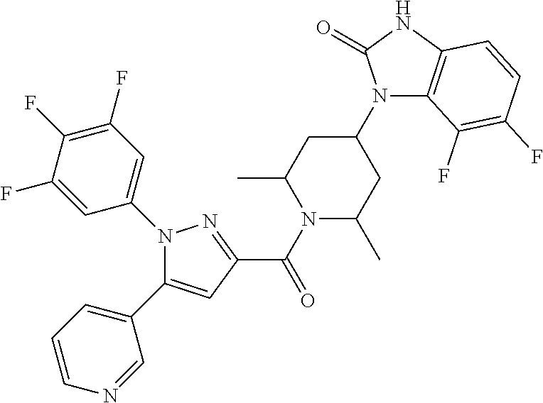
N1(C2=CC(F)=C(F)C(F)=C2)C(C2=CC=CN=C2)=CC(C(=O)N2C(C)CC(N3C4=C(NC3=O)C=CC(F)=C4F)CC2C)=N1
